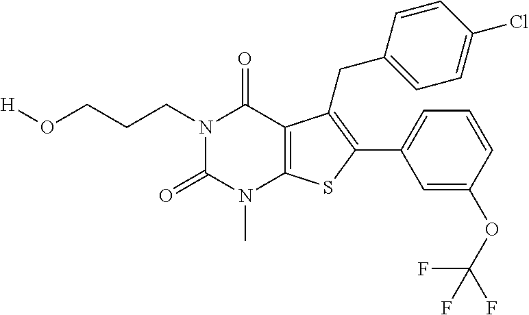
N1(CCCO[H])C(=O)N(C)C2=C(C1=O)C(CC1=CC=C(Cl)C=C1)=C(C1=CC=CC(OC(F)(F)F)=C1)S2
